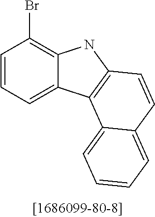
C1=CC=C2C(=C1Br)NC1=C2C2=CC=CC=C2C=C1
